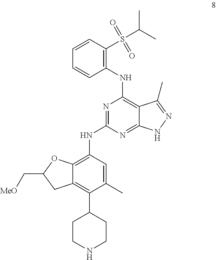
N1=C(NC2=C3C(=C(C4CCNCC4)C(C)=C2)CC(C[MeO])O3)N=C2C(=C1NC1=C(S(C(C)C)(=O)=O)C=CC=C1)C(C)=NN2
